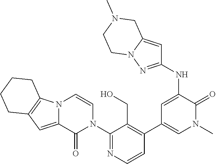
N12C(=CC3=C1CCCC3)C(=O)N(C1=NC=CC(C3=CN(C)C(=O)C(NC4=NN5C(=C4)CN(C)CC5)=C3)=C1CO)C=C2
